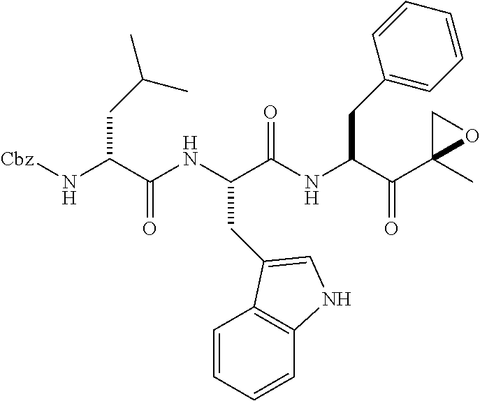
N(C(C(NC(C(NC(C(C1(C)OC1)=O)CC1=CC=CC=C1)=O)CC1=CNC2=C1C=CC=C2)=O)CC(C)C)[Cbz]
